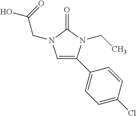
C1=C(C2=CC=C(Cl)C=C2)N(CC)C(=O)N1CC(=O)O
